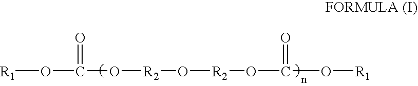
[R1]OC(O[R2]O[R2]OC(=O)O[R1])=O
